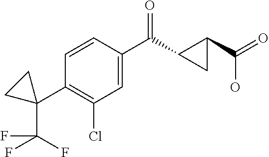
C1(Cl)=C(C2(C(F)(F)F)CC2)C=CC(C(=O)C2C(C(O)=O)C2)=C1
